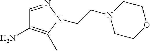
C(N1N=CC(N)=C1C)CN1CCOCC1
